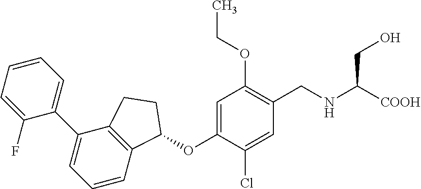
C1(F)=CC=CC=C1C1=CC=CC2=C1CCC2OC1=CC(OCC)=C(CNC([COOH])CO)C=C1Cl
